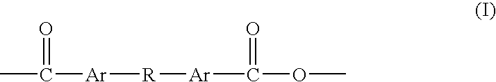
CC([Ar][R][Ar]C(OC)=O)=O
